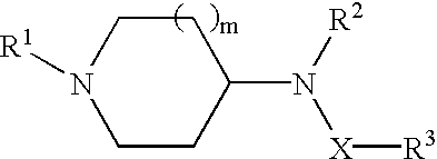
C1CC(N([R2])[X][R3])CCN1[R1]
